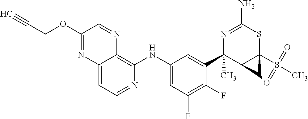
C12=CC=NC(NC3=CC(F)=C(F)C(C4(C)C5C(S(C)(=O)=O)(SC(N)=N4)C5)=C3)=C1N=CC(OCC#C)=N2
